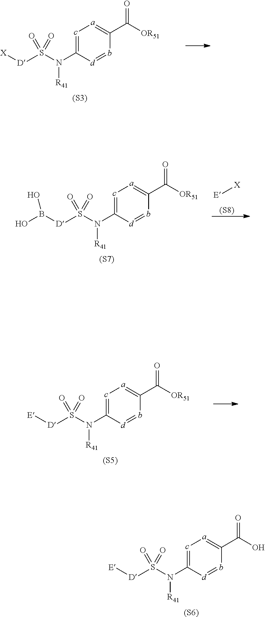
c1=C(N([R41])S([D][E])(=O)=O)[d]=bC(C(O)=O)=[a]1.[(S6)].c1=C(N([R41])S([D][X])(=O)=O)[d]=bC(C([OR51])=O)=[a]1.[(S3)].c1=C(N([R41])S([D]B(O)O)(=O)=O)[d]=bC(C([OR51])=O)=[a]1.[(S7)].[E][X].[(S8)].c1=C(N([R41])S([D][E])(=O)=O)[d]=bC(C([OR51])=O)=[a]1.[(S5)]
